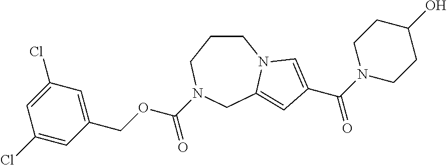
C1CCN(C(OCC2=CC(Cl)=CC(Cl)=C2)=O)CC2=CC(C(=O)N3CCC(O)CC3)=CN12
